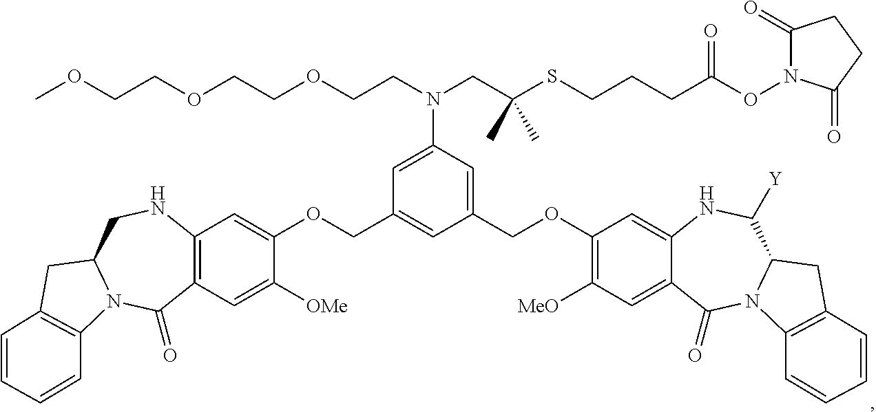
COCCOCCOCCN(C1=CC(COC2=CC3=C(C=C2[OMe])C(=O)N2C(CN3)CC3=C2C=CC=C3)=CC(COC2=C([MeO])C=C3C(=C2)NC([Y])C2N(C3=O)C3=C(C2)C=CC=C3)=C1)CC(SCCCC(=O)ON1C(=O)CCC1=O)(C)C
